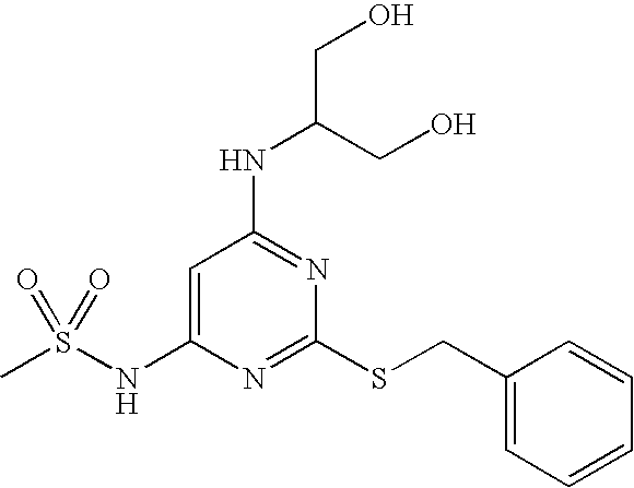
CS(NC1=CC(NC(CO)CO)=NC(SCC2=CC=CC=C2)=N1)(=O)=O
